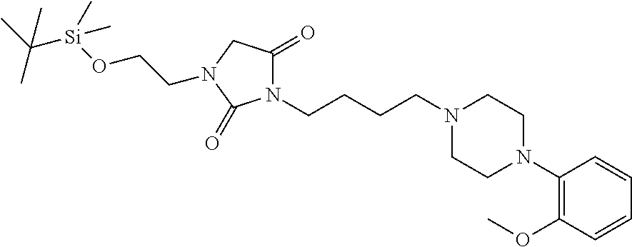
N1(CCCCN2C(=O)CN(CCO[Si](C(C)(C)C)(C)C)C2=O)CCN(C2=C(OC)C=CC=C2)CC1
